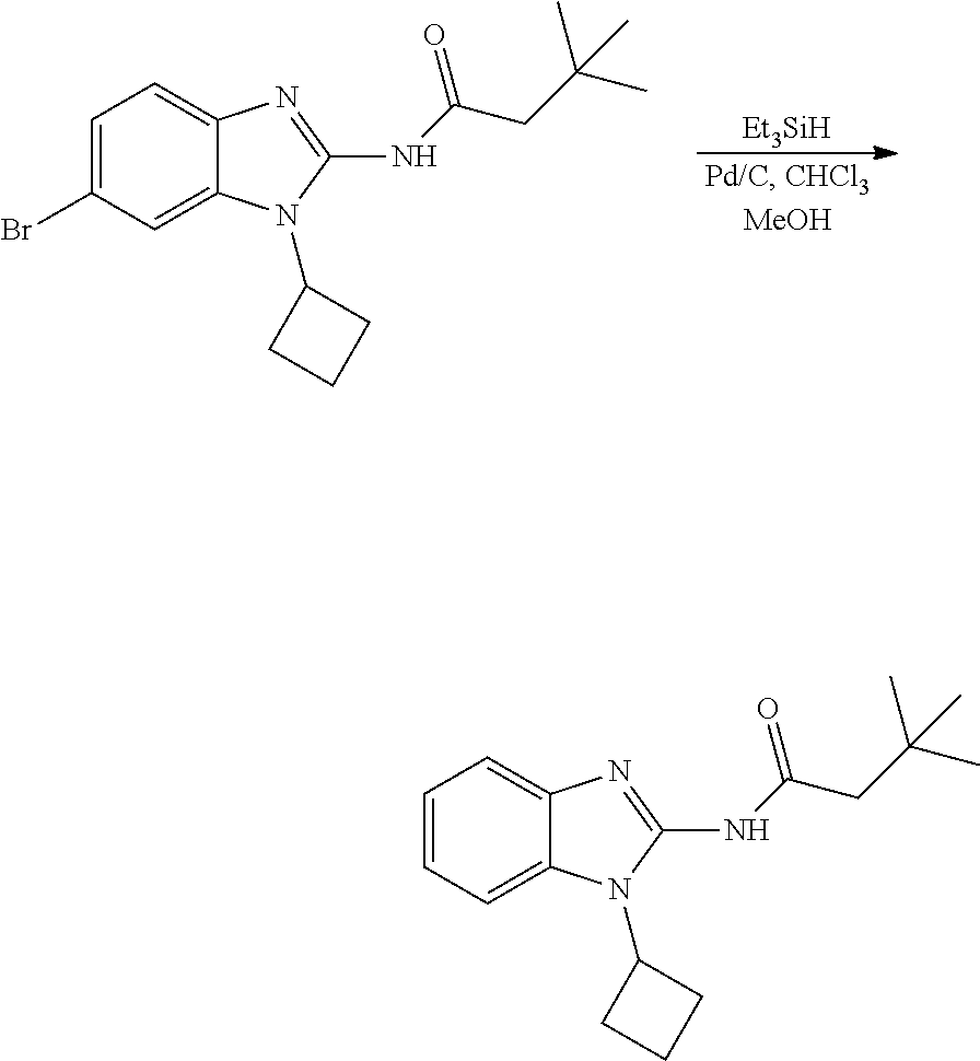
C1=C(Br)C=C2C(=C1)N=C(NC(CC(C)(C)C)=O)N2C1CCC1.[Et3SiH].C1=CC=C2C(=C1)N=C(NC(CC(C)(C)C)=O)N2C1CCC1
